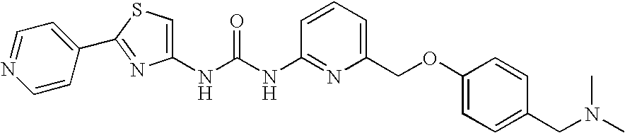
C1(NC(NC2=NC(COC3=CC=C(CN(C)C)C=C3)=CC=C2)=O)=CSC(C2=CC=NC=C2)=N1
